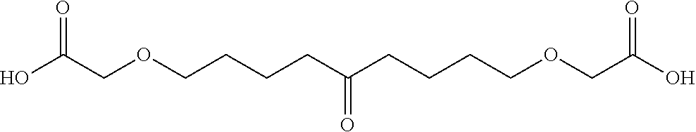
OC(COCCCCC(CCCCOCC(O)=O)=O)=O
